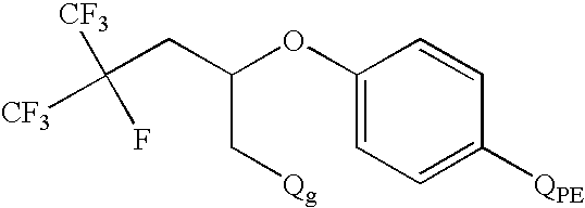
C([CF3])([CF3])(F)CC(OC1=CC=C([QPE])C=C1)C[Qg]
